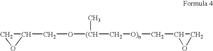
C(O[(CH](C[O)n]CC1OC1)C)C1CO1
